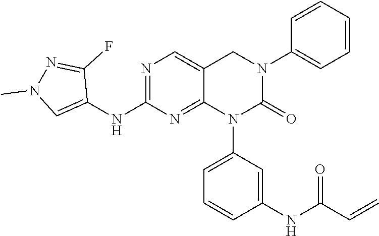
C1(NC2=NC=C3C(=N2)N(C2=CC=CC(NC(C=C)=O)=C2)C(=O)N(C2=CC=CC=C2)C3)=CN(C)N=C1F
